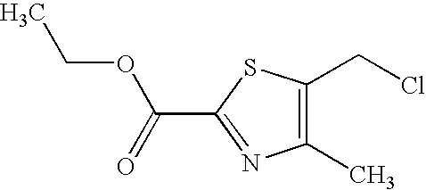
C1(CCl)=C(C)N=C(C(=O)OCC)S1
